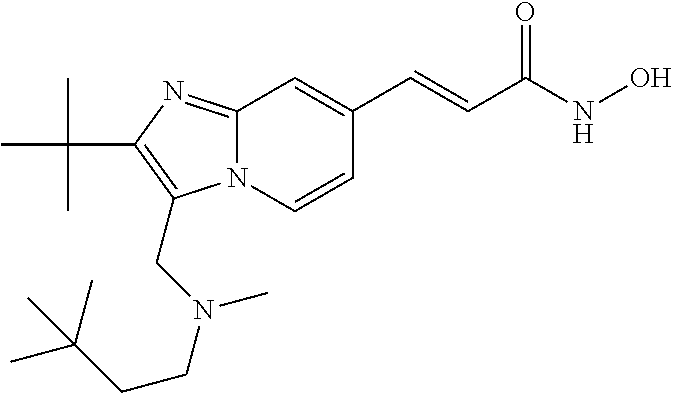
N12C(=NC(C(C)(C)C)=C1CN(CCC(C)(C)C)C)C=C(C=CC(NO)=O)C=C2
